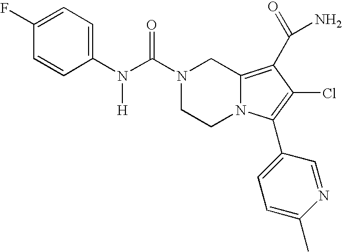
N(C(N1CCN2C(=C(C(=O)N)C(Cl)=C2C2=CC=C(C)N=C2)C1)=O)([H])C1=CC=C(F)C=C1
